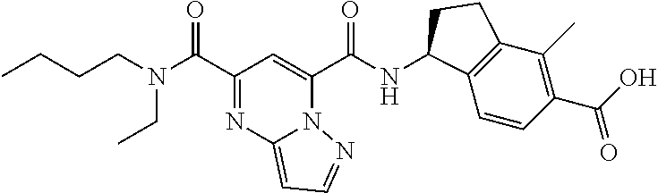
N(C(C1=NC2=CC=NN2C(C(NC2C3=C(C(C)=C(C(O)=O)C=C3)CC2)=O)=C1)=O)(CCCC)CC
